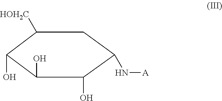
C1([HOH2C])C(O)C(O)C(O)C(N[A])C1
